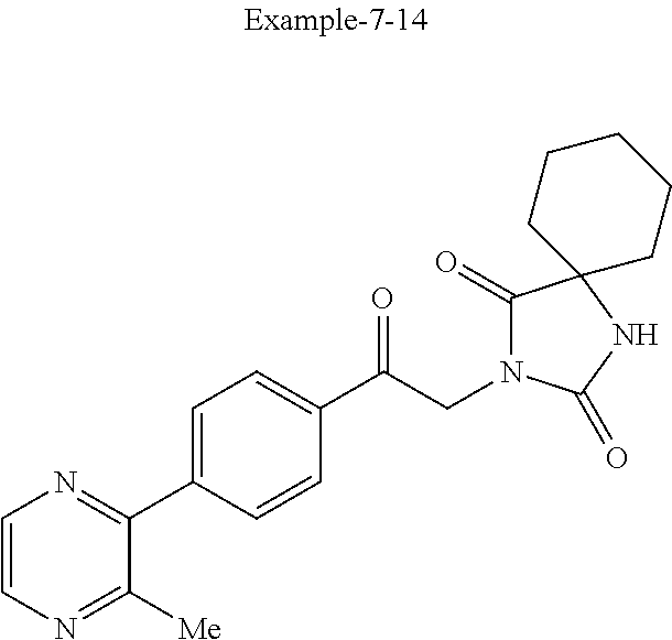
C1=CN=C([Me])C(C2=CC=C(C(CN3C(=O)C4(NC3=O)CCCCC4)=O)C=C2)=N1
